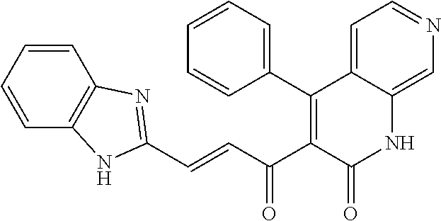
C1=CC=CC2=C1N=C(C=CC(C1=C(C3=CC=CC=C3)C3=CC=NC=C3NC1=O)=O)N2
